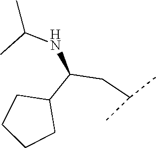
C1C(C(CC(C)C)NC(C)C)CCC1
